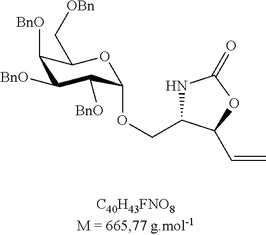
C1([BnO])C([BnO])C([BnO])C(OCC2NC(=O)OC2C=C)OC1C[OBn]
